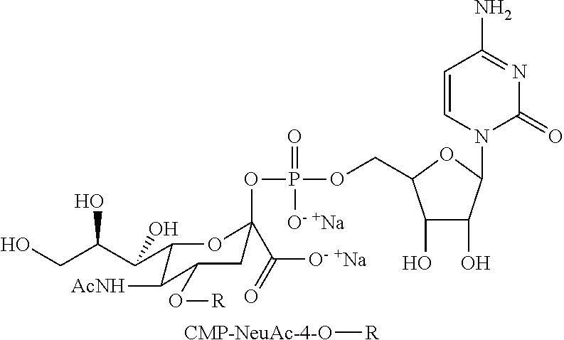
[CMP-NeuAc-4-O][R].C1C(C([O- +Na])=O)(OP(=O)([O- +Na])OCC2C(O)C(O)C(N3C=CC(N)=NC3=O)O2)OC(C(C(CO)O)O)C([AcNH])C1O[R]
